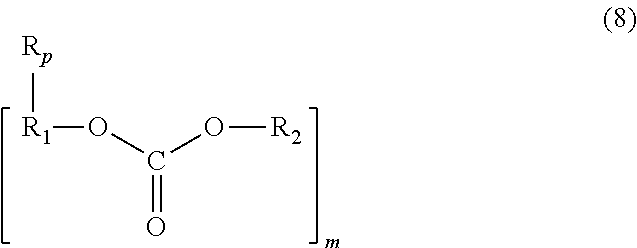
[R1](OC(O[R2])=O)[Rp]
